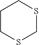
C1CSCSC1
